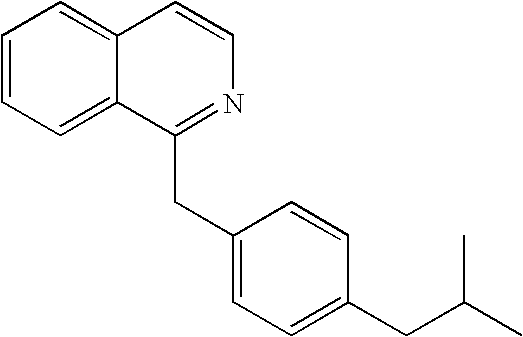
C1=CC=C2C(=C1)C=CN=C2CC1=CC=C(CC(C)C)C=C1
